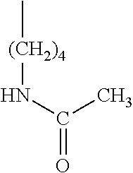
[(CH2)4](NC(=O)C)C
